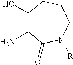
C1(O)C(N)C(=O)N([R])CCC1
